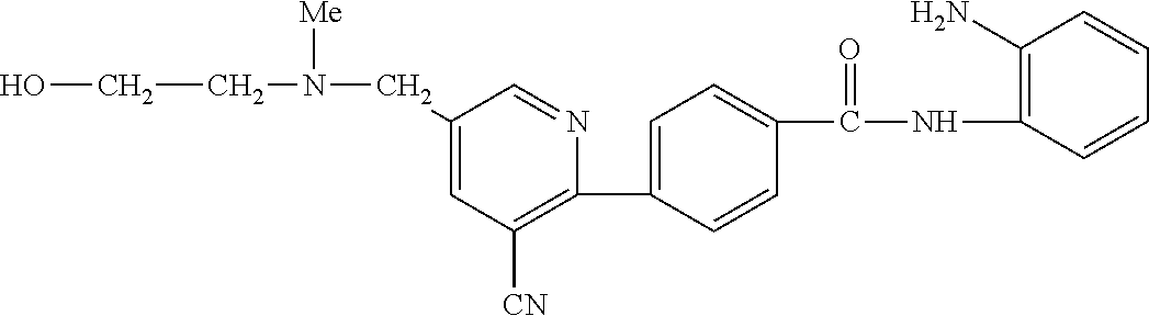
C1(C2=CC=C(C(NC3=C(N)C=CC=C3)=O)C=C2)=C([CN])C=C(CN(CCO)[Me])C=N1
